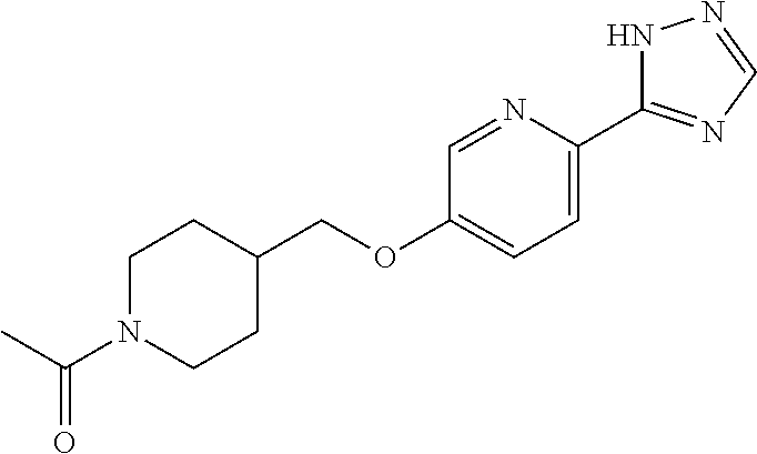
C1CC(COC2=CC=C(C3=NC=NN3)N=C2)CCN1C(C)=O
